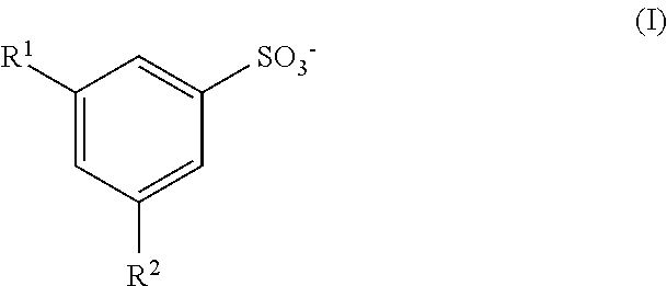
C1([R1])=CC([R2])=CC([SO3-])=C1
